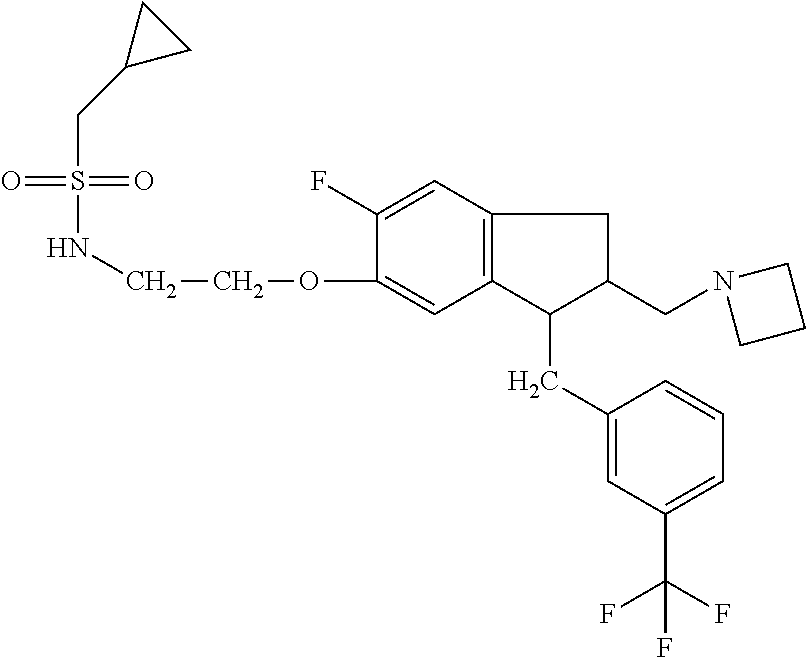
S(=O)(=O)(CC1CC1)NCCOC1=CC2=C(C=C1F)CC(CN1CCC1)C2CC1=CC(C(F)(F)F)=CC=C1
